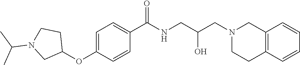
C1=C(OC2CCN(C(C)C)C2)C=CC(C(NCC(CN2CCC3=C(C2)C=CC=C3)O)=O)=C1
